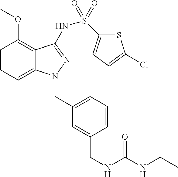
C1=CC=C2C(=C1OC)C(NS(C1=CC=C(Cl)S1)(=O)=O)=NN2CC1=CC=CC(CNC(NCC)=O)=C1
